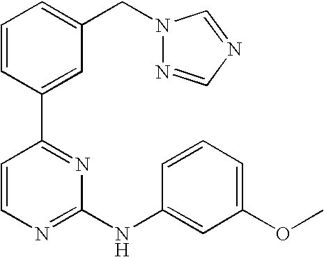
C1=CC(C2=NC(NC3=CC(OC)=CC=C3)=NC=C2)=CC(CN2N=CN=C2)=C1
